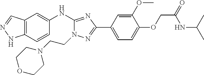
C12=C(C=CC(NC3=NC(C4=CC=C(OCC(NC(C)C)=O)C(OC)=C4)=NN3CCN3CCOCC3)=C1)NN=C2
